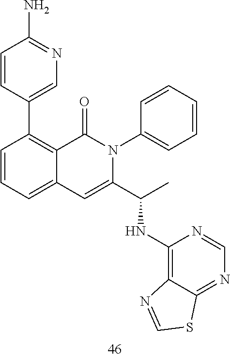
C1=CC(C2=C3C(=CC=C2)C=C(C(C)NC2=C4C(=NC=N2)SC=N4)N(C2=CC=CC=C2)C3=O)=CN=C1N
